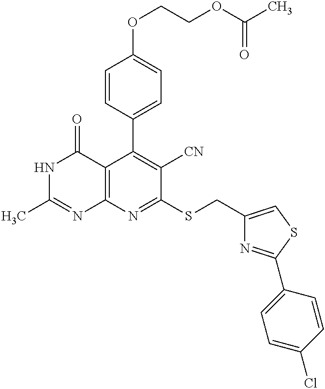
C1(OCCOC(C)=O)=CC=C(C2=C([CN])C(SCC3=CSC(C4=CC=C(Cl)C=C4)=N3)=NC3=C2C(=O)NC(C)=N3)C=C1
